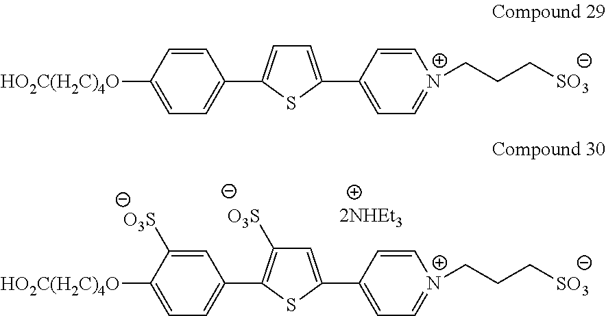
C1=C([O3S])C([HO2C(H2C)4O])=CC=C1C1=C([O3S])C=C(C2=CC=[N+](CCC[SO3])C=C2)S1.[2NHEt3].C1=CC([HO2C(H2C)4O])=CC=C1C1=CC=C(C2=CC=[N+](CCC[SO3])C=C2)S1
